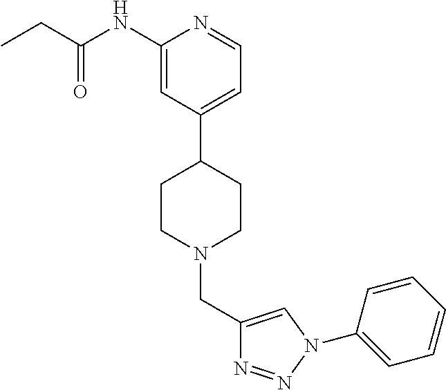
C1(NC(CC)=O)=CC(C2CCN(CC3=CN(C4=CC=CC=C4)N=N3)CC2)=CC=N1
